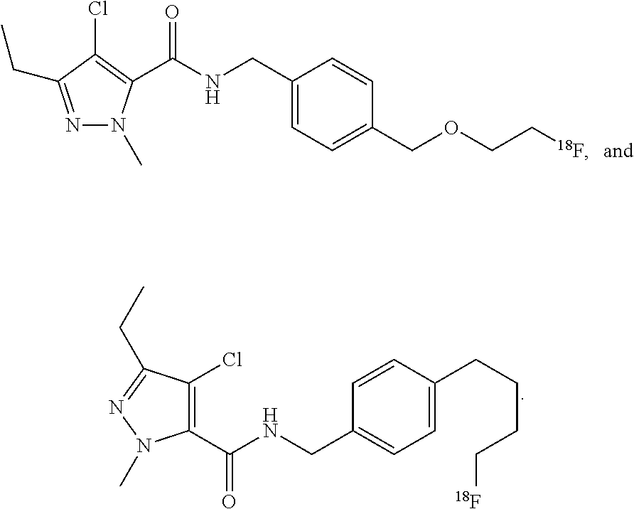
N1=C(CC)C(Cl)=C(C(NCC2=CC=C(COCC[18F])C=C2)=O)N1C.C1(C(NCC2=CC=C(CCCC[18F])C=C2)=O)=C(Cl)C(CC)=NN1C
